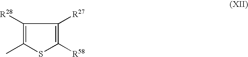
C1([R28])=C(C)SC([R58])=C1[R27]
